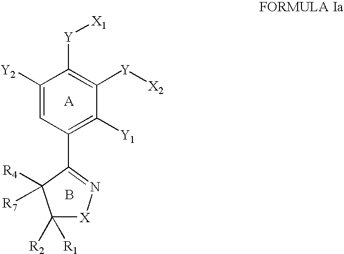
C1([Y2])=CC(C2=N[X]C([R1])([R2])C2([R4])[R7])=C([Y1])C([Y][X2])=C1[Y][X1].B
